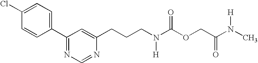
C(CCN(C(OCC(=O)N([H])C)=O)[H])C1=CC(C2=CC=C(Cl)C=C2)=NC=N1
